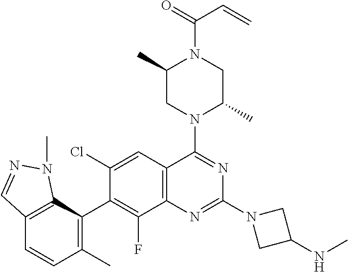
C12=C(C(C3=C(F)C4=C(C=C3Cl)C(N3C(C)CN(C(C=C)=O)C(C)C3)=NC(N3CC(NC)C3)=N4)=C(C)C=C1)N(C)N=C2
